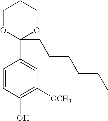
C1=CC(O)=C([OCH3])C=C1C1(CCCCCC)OCCCO1
